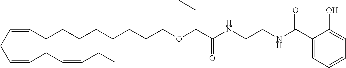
O=C(NCCNC(C1=CC=CC=C1O)=O)C(OCCCCCCCCC=CCC=CCC=CCC)CC
